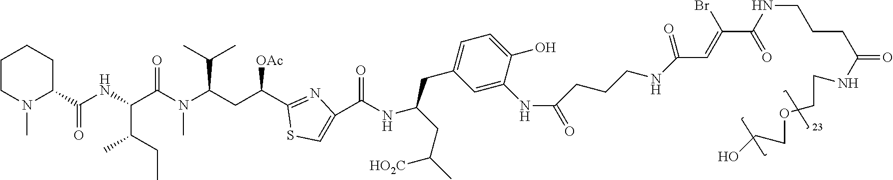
C1CN(C)C(C(NC(C(N(C)C(C(C)C)CC(C2=NC(C(NC(CC3=CC=C(O)C(NC(=O)CCCNC(=O)C=C(C(NCCCC(NCCOCCO)=O)=O)Br)=C3)CC(C)[HO2C])=O)=CS2)[OAc])=O)C(CC)C)=O)CC1
